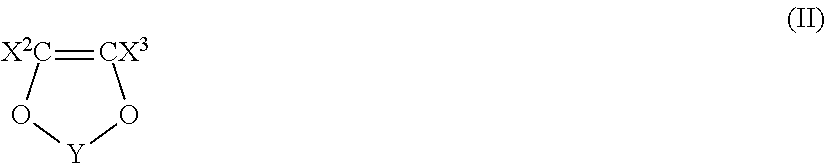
[CX3]1=[X2C]O[Y]O1
